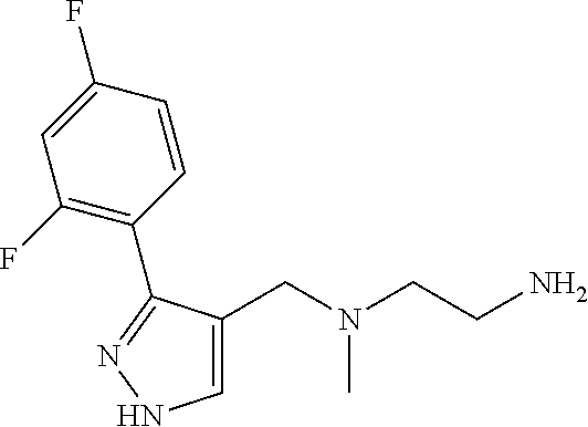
C1=C(CN(CCN)C)C(C2=C(F)C=C(F)C=C2)=NN1
